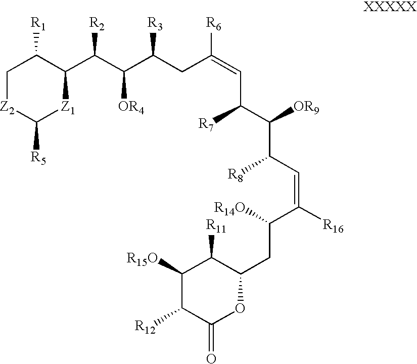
C1[Z2]C([R5])[Z1]C(C(C(C(CC(=CC([R7])C([OR9])C([R8])C=C(C([R14O])CC2C([R11])C([R15O])C([R12])C(=O)O2)[R16])[R6])[R3])[OR4])[R2])C1[R1]
